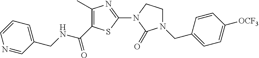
C1(C)=C(C(NCC2=CC=CN=C2)=O)SC(N2CCN(CC3=CC=C([OCF3])C=C3)C2=O)=N1
